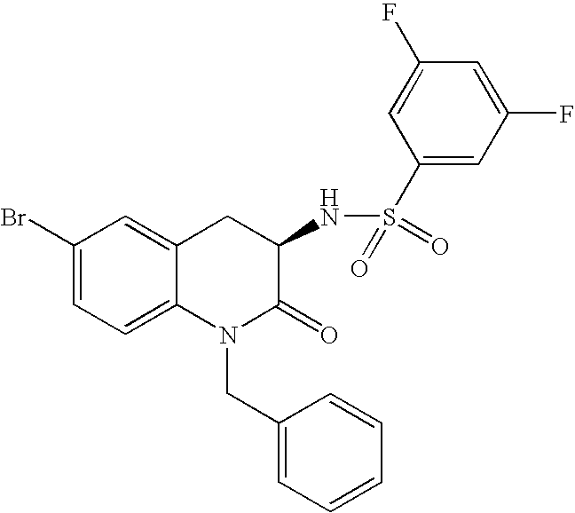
C1(Br)=CC=C2C(=C1)CC(NS(C1=CC(F)=CC(F)=C1)(=O)=O)C(=O)N2CC1=CC=CC=C1
